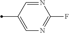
C1=C(C)C=NC(F)=N1
